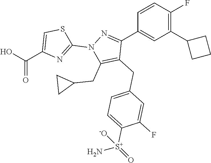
C1(C2CCC2)=C(F)C=CC(C2=NN(C3=NC(C(O)=O)=CS3)C(CC3CC3)=C2CC2=CC=C([S+](N)(=O)[-O])C(F)=C2)=C1
